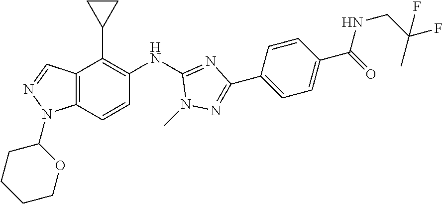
C12=C(C=CC(NC3=NC(C4=CC=C(C(=O)NCC(F)(C)F)C=C4)=NN3C)=C1C1CC1)N(C1CCCCO1)N=C2
